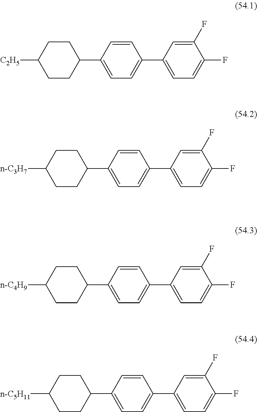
C1CC(C2=CC=C(C3=CC=C(F)C(F)=C3)C=C2)CCC1[C2H5].C1CC(C2=CC=C(C3=CC=C(F)C(F)=C3)C=C2)CCC1[n-C3H7].C1CC(C2=CC=C(C3=CC=C(F)C(F)=C3)C=C2)CCC1[n-C4H9].C1CC(C2=CC=C(C3=CC=C(F)C(F)=C3)C=C2)CCC1[n-C5H11]
